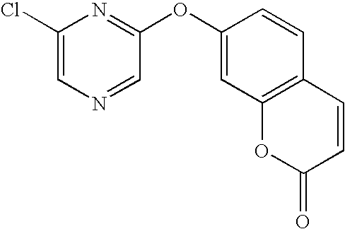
C1(Cl)=CN=CC(OC2=CC3=C(C=C2)C=CC(=O)O3)=N1
